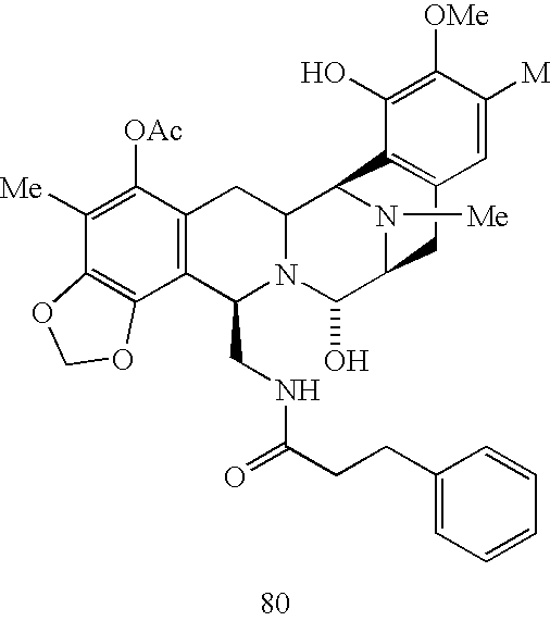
C1([Me])=C([OAc])C2=C(C3=C1OCO3)C(CNC(CCC1=CC=CC=C1)=O)N1C(C2)C2N([Me])C(C1O)CC1=C2C(O)=C([OMe])C([M])=C1
